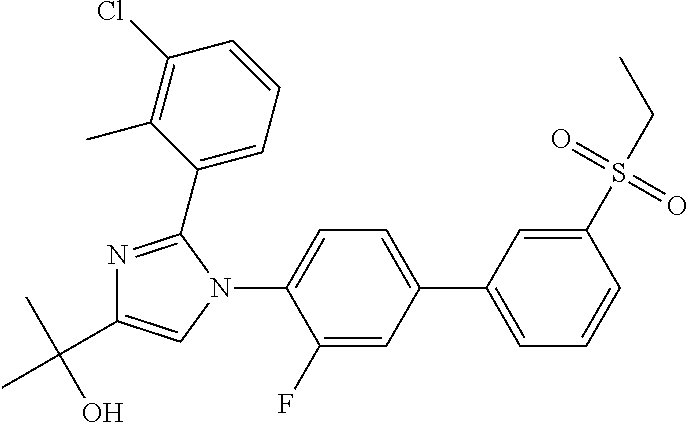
C1(F)=CC(C2=CC=CC(S(=O)(=O)CC)=C2)=CC=C1N1C(C2=CC=CC(Cl)=C2C)=NC(C(C)(O)C)=C1
